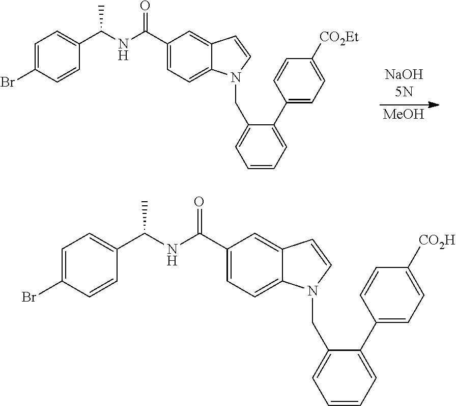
C1(C(NC(C2=CC=C(Br)C=C2)C)=O)=CC=C2C(=C1)C=CN2CC1=CC=CC=C1C1=CC=C([CO2Et])C=C1.[MeOH].C1(C(NC(C2=CC=C(Br)C=C2)C)=O)=CC=C2C(=C1)C=CN2CC1=CC=CC=C1C1=CC=C([CO2H])C=C1
